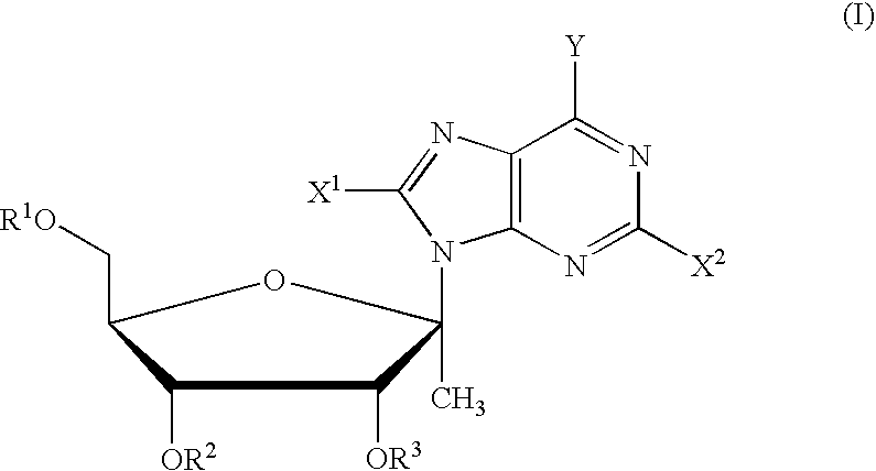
C1([OR2])C(C[R1O])OC(N2C3=C(N=C2[X1])C([Y])=NC([X2])=N3)(C)C1[OR3]
